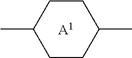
CC1CCC(C)CC1.[A1]
